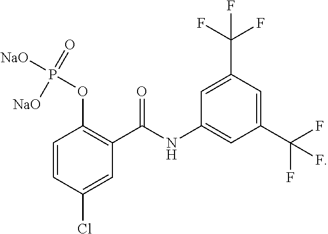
C1=CC(Cl)=CC(C(NC2=CC(C(F)(F)F)=CC(C(F)(F)F)=C2)=O)=C1OP([NaO])(=O)[NaO]
